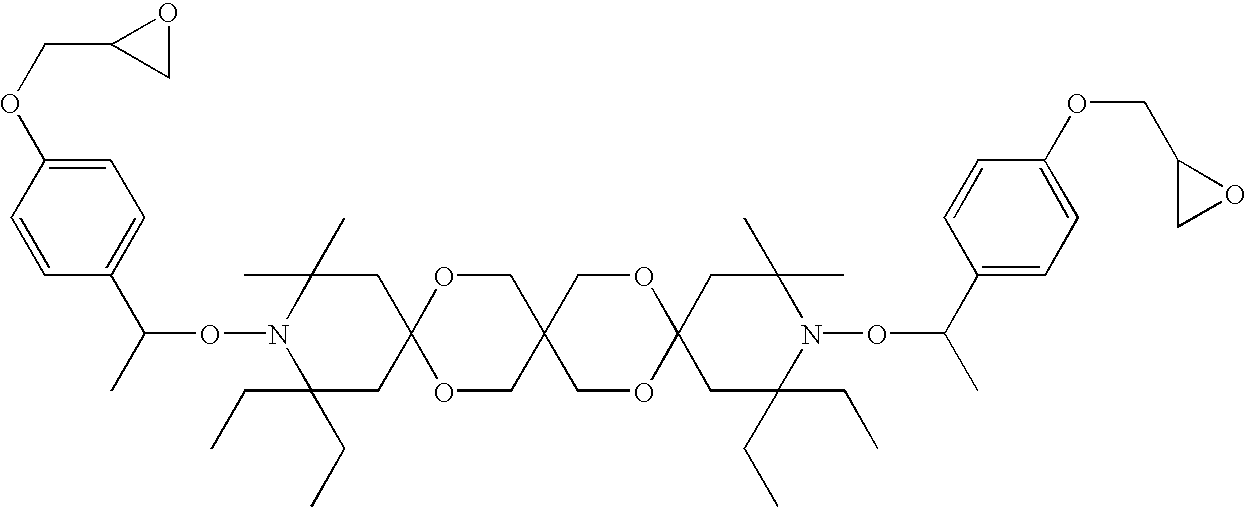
C1=CC(OCC2CO2)=CC=C1C(C)ON1C(CC)(CC)CC2(CC1(C)C)OCC1(CO2)COC2(OC1)CC(CC)(CC)N(OC(C)C1=CC=C(OCC3CO3)C=C1)C(C)(C)C2
